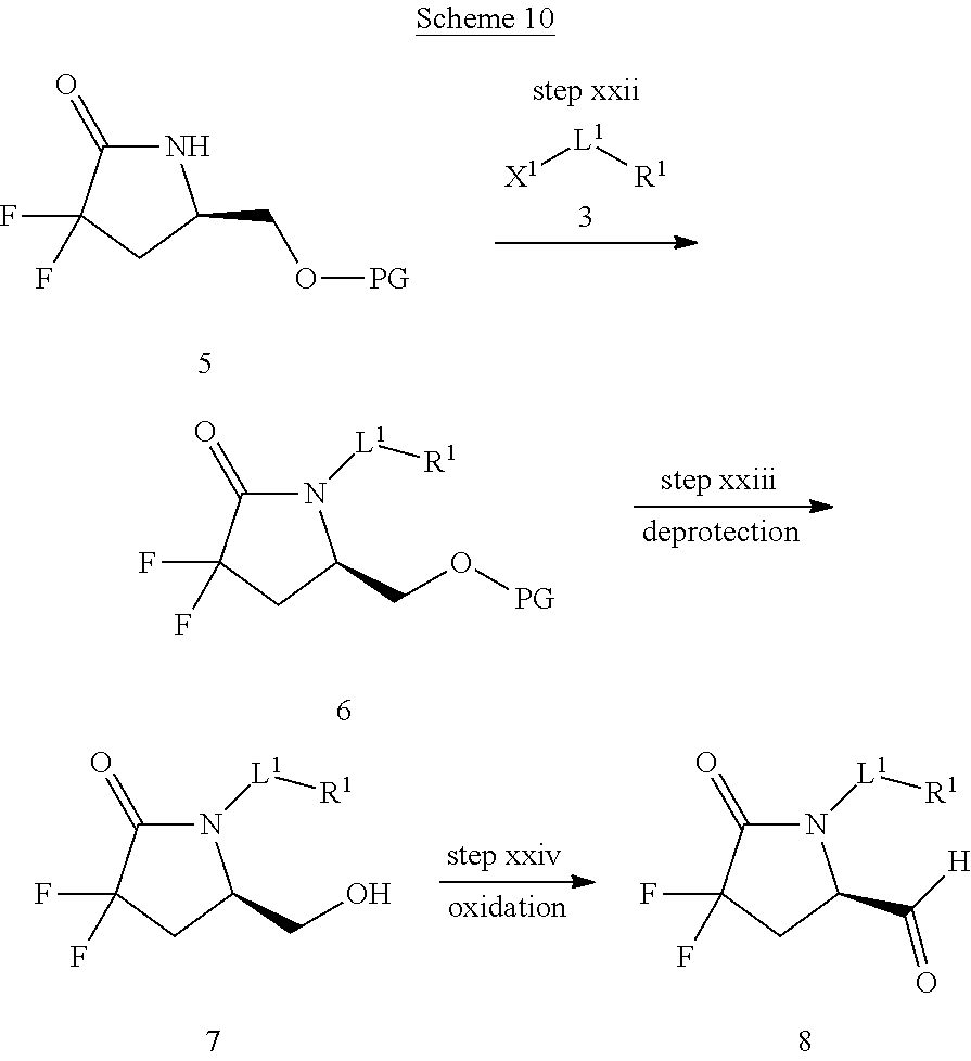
N1C(=O)C(F)(F)CC1CO[PG].[L1]([X1])[R1].N1([L1][R1])C(=O)C(F)(F)CC1CO[PG].N1([L1][R1])C(=O)C(F)(F)CC1CO.N1([L1][R1])C(=O)C(F)(F)CC1C([H])=O
